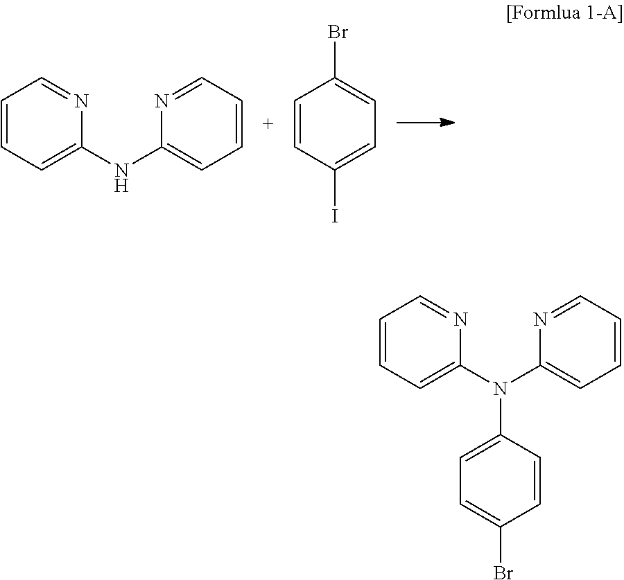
C1=CC=C(NC2=CC=CC=N2)N=C1.C1=CC(I)=CC=C1Br.C1=CC=C(N(C2=CC=CC=N2)C2=CC=C(Br)C=C2)N=C1
